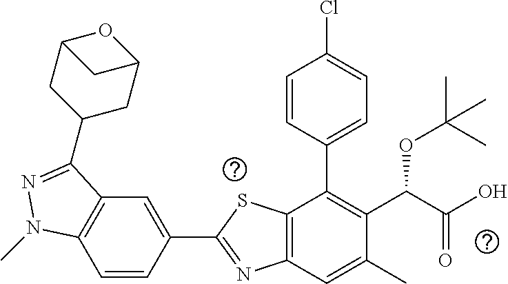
C1=CC(C2=NC3=C(S2)C(C2=CC=C(Cl)C=C2)=C(C(C(O)=O)OC(C)(C)C)C(C)=C3)=CC2=C1N(C)N=C2C1CC2OC(C1)C2
